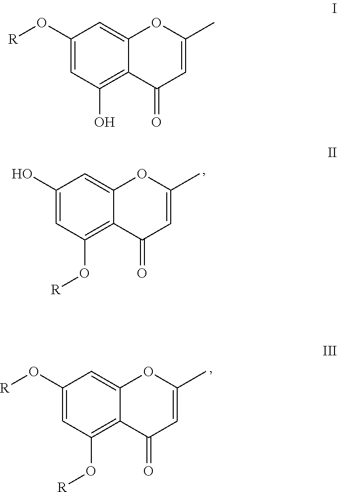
C1(O)=CC(O[R])=C2C(=C1)OC(C)=CC2=O.C1(O[R])=CC(O[R])=C2C(=C1)OC(C)=CC2=O.C1(O[R])=CC(O)=C2C(=C1)OC(C)=CC2=O
